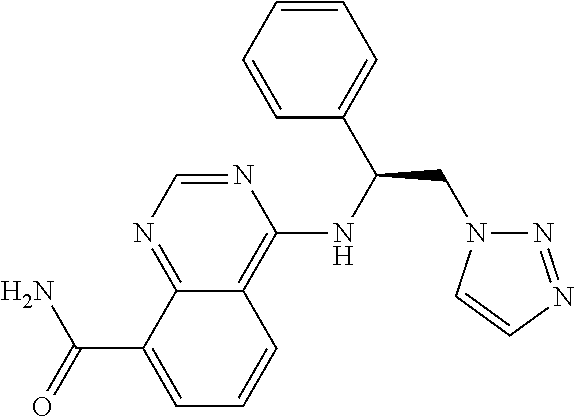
C(C1=CC=CC2=C(NC(CN3N=NC=C3)C3=CC=CC=C3)N=CN=C12)(N)=O
